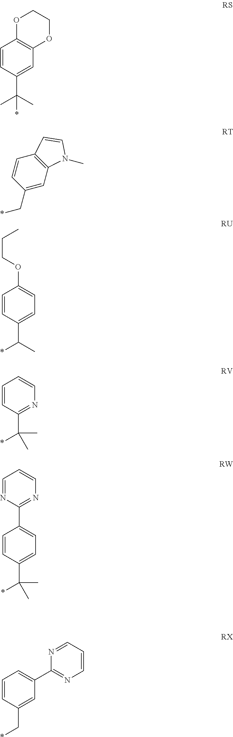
C1=CC(C(C)(C)*)=CC2=C1OCCO2.C1=CC(C*)=CC2=C1C=CN2C.C1=CC(C(*)C)=CC=C1OCCC.C1=CC(C(*)(C)C)=NC=C1.C1=CC(C(*)(C)C)=CC=C1C1=NC=CC=N1.C1=CC(C*)=CC(C2=NC=CC=N2)=C1
